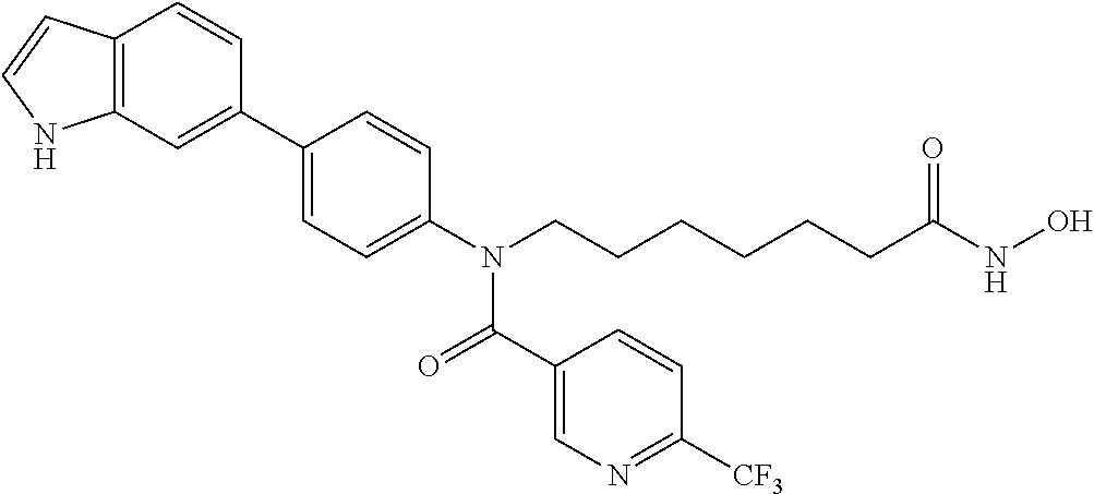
C1(C2=CC3=C(C=C2)C=CN3)=CC=C(N(CCCCCCC(NO)=O)C(=O)C2=CN=C([CF3])C=C2)C=C1
